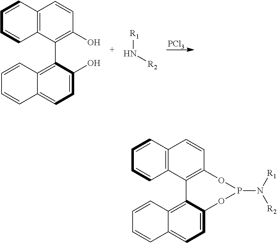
[PCl3].C12=C(C(C3=C4C(=CC=C3O)C=CC=C4)=C(O)C=C1)C=CC=C2.[R1]N[R2].C12=C(C3=C(C=C1)OP(N([R1])[R2])OC1=CC=C4C(=C31)C=CC=C4)C=CC=C2
